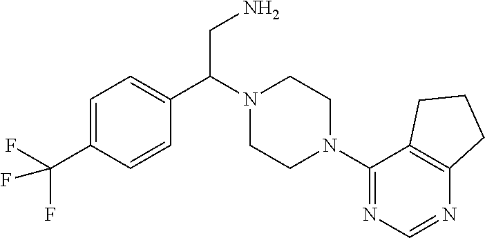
N1(C(CN)C2=CC=C(C(F)(F)F)C=C2)CCN(C2=NC=NC3=C2CCC3)CC1
